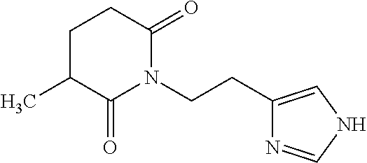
C1(CCN2C(=O)C(C)CCC2=O)=CNC=N1
